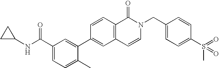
C1(C(NC2CC2)=O)=CC=C(C)C(C2=CC3=C(C=C2)C(=O)N(CC2=CC=C(S(C)(=O)=O)C=C2)C=C3)=C1
